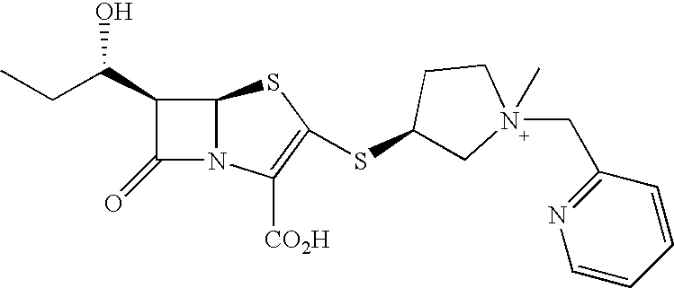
C1(C(CC)O)C(=O)N2C1SC(SC1CN(CC3=NC=CC=C3)(C)CC1)=C2[CO2H]
